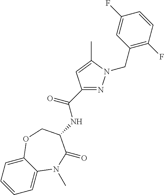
C1=C2C(=CC=C1)OCC(NC(C1=NN(CC3=C(F)C=CC(F)=C3)C(C)=C1)=O)C(=O)N2C
